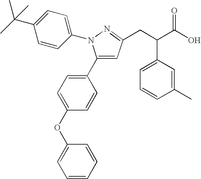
C1(C2=CC(CC(C(O)=O)C3=CC=CC(C)=C3)=NN2C2=CC=C(C(C)(C)C)C=C2)=CC=C(OC2=CC=CC=C2)C=C1
